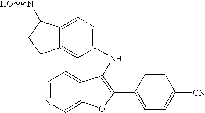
C12=CC(NC3=C(C4=CC=C([CN])C=C4)OC4=CN=CC=C34)=CC=C1C(NO)CC2
